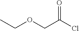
O=C(Cl)COCC
